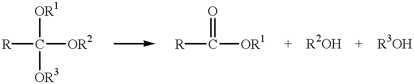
[R]C([OR2])([OR1])[OR3].[R]C([OR1])=O
